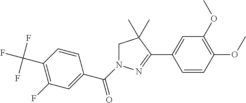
C1(C(F)(F)F)=C(F)C=C(C(N2CC(C)(C)C(C3=CC(OC)=C(OC)C=C3)=N2)=O)C=C1
